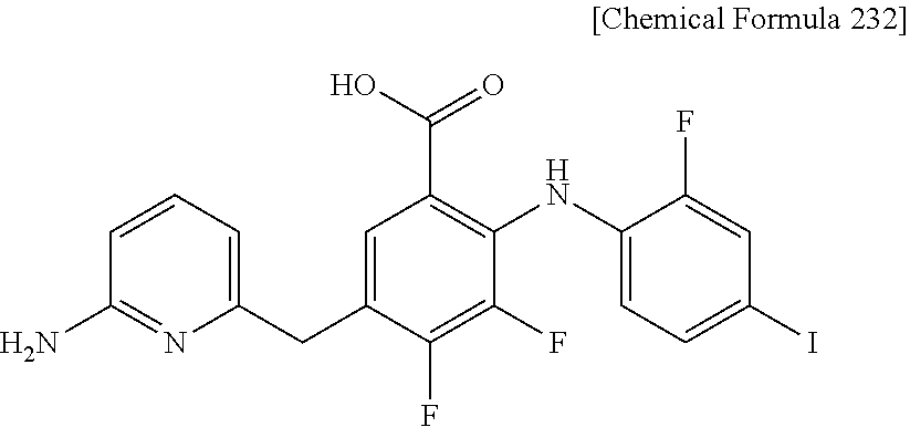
C1=C(CC2=CC=CC(N)=N2)C(F)=C(F)C(NC2=CC=C(I)C=C2F)=C1C(O)=O
